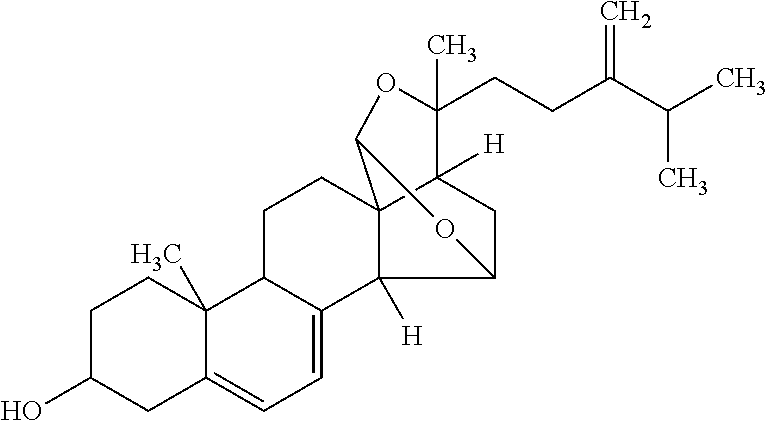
C1C(O)CC2=CC=C3C(C2(C)C1)CCC12C3([H])C3CC1([H])C(CCC(C(C)C)=C)(C)OC2O3
